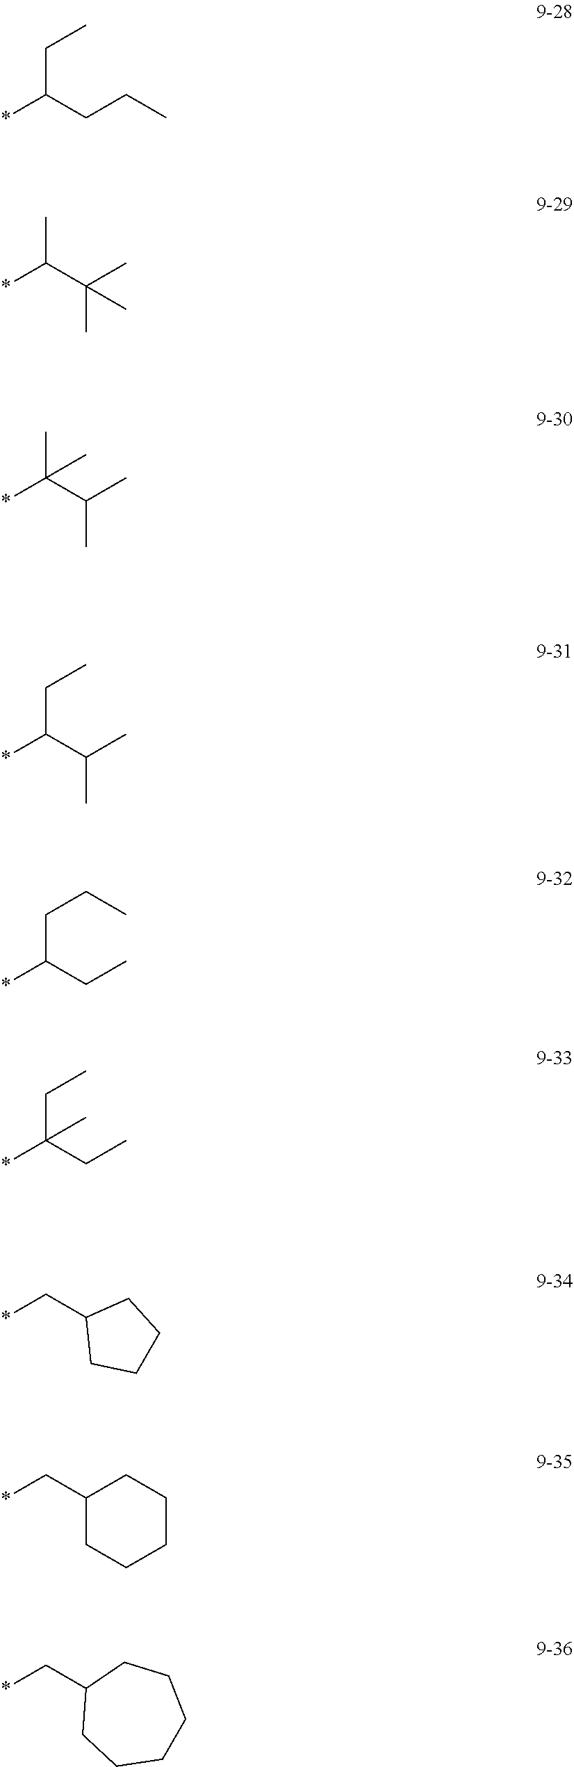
*C(CCC)CC.*C(C(C)(C)C)C.*C(C(C)C)(C)C.*C(C(C)C)CC.*C(CC)CCC.*C(CC)(CC)C.*CC1CCCC1.*CC1CCCCC1.*CC1CCCCCC1
